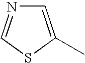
C1=C(C)SC=N1
